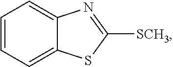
C1=C2C(=CC=C1)N=C([SCH3])S2
